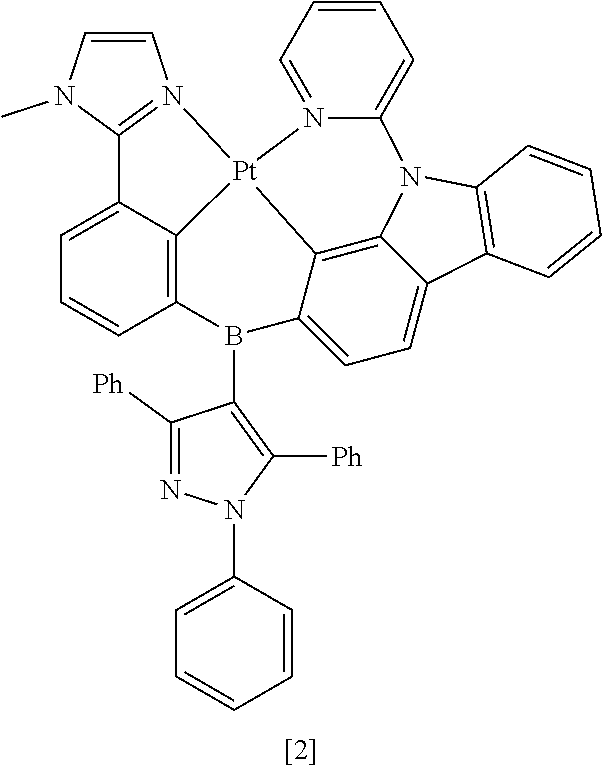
C1=CN(C)C2=N1[Pt]13C4=C(C=CC=C24)B(C2=C([Ph])N(C4=CC=CC=C4)N=C2[Ph])C2=CC=C4C(=C21)N(C1=C4C=CC=C1)C1=CC=CC=N13
